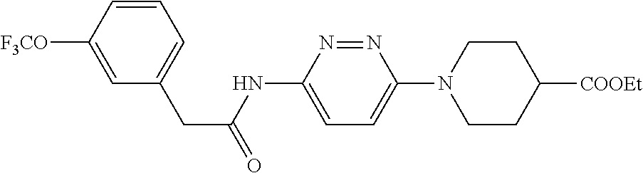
C1=C([F3CO])C=CC=C1CC(=O)NC1=CC=C(N2CCC([COOEt])CC2)N=N1
